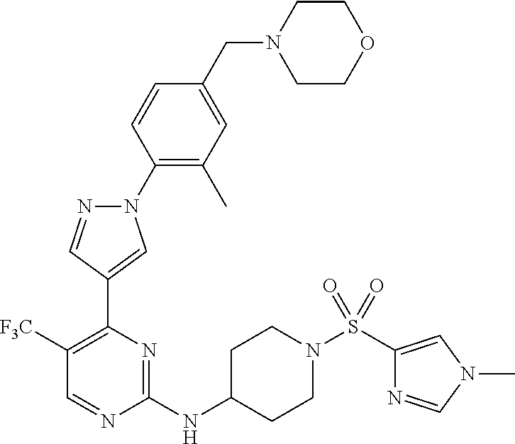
N1(C2=C(C)C=C(CN3CCOCC3)C=C2)N=CC(C2=C([F3C])C=NC(NC3CCN(S(=O)(=O)C4=CN(C)C=N4)CC3)=N2)=C1
